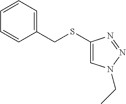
C1=CC=C(CSC2=CN(CC)N=N2)C=C1
